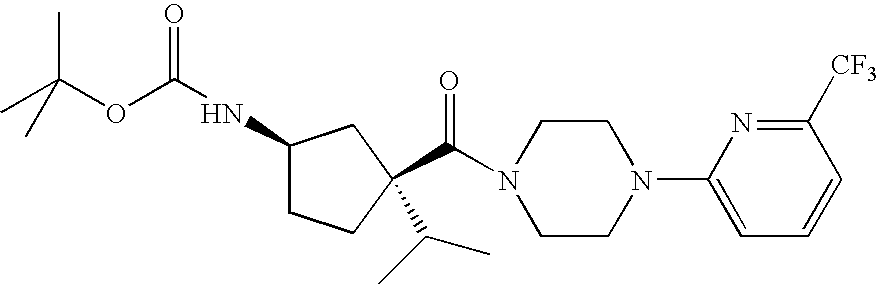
C1(NC(=O)OC(C)(C)C)CCC(C(N2CCN(C3=CC=CC([CF3])=N3)CC2)=O)(C(C)C)C1
